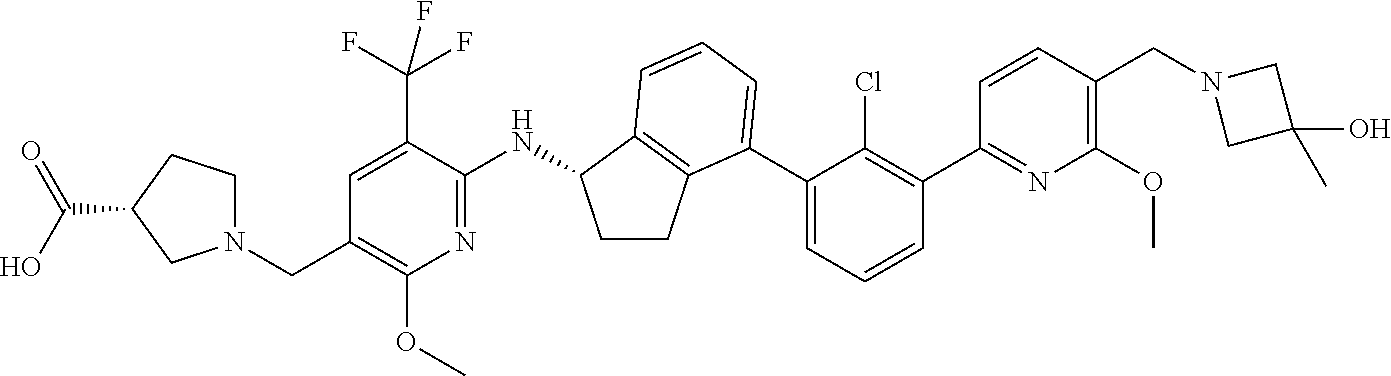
C1(C2=C(Cl)C(C3=CC=CC4=C3CCC4NC3=NC(OC)=C(CN4CCC(C(O)=O)C4)C=C3C(F)(F)F)=CC=C2)=NC(OC)=C(CN2CC(C)(O)C2)C=C1
